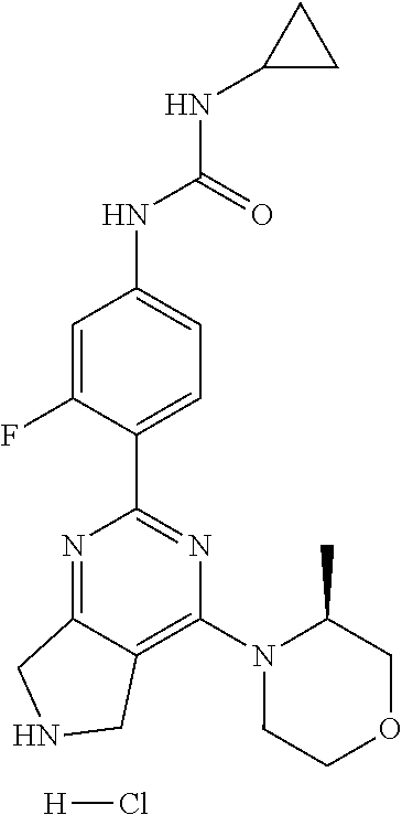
C1(C2=NC(N3CCOCC3C)=C3C(=N2)CNC3)=CC=C(NC(NC2CC2)=O)C=C1F.[H]Cl
